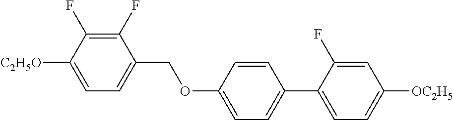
C1(F)=C(F)C([C2H5O])=CC=C1COC1=CC=C(C2=CC=C([OC2H5])C=C2F)C=C1
